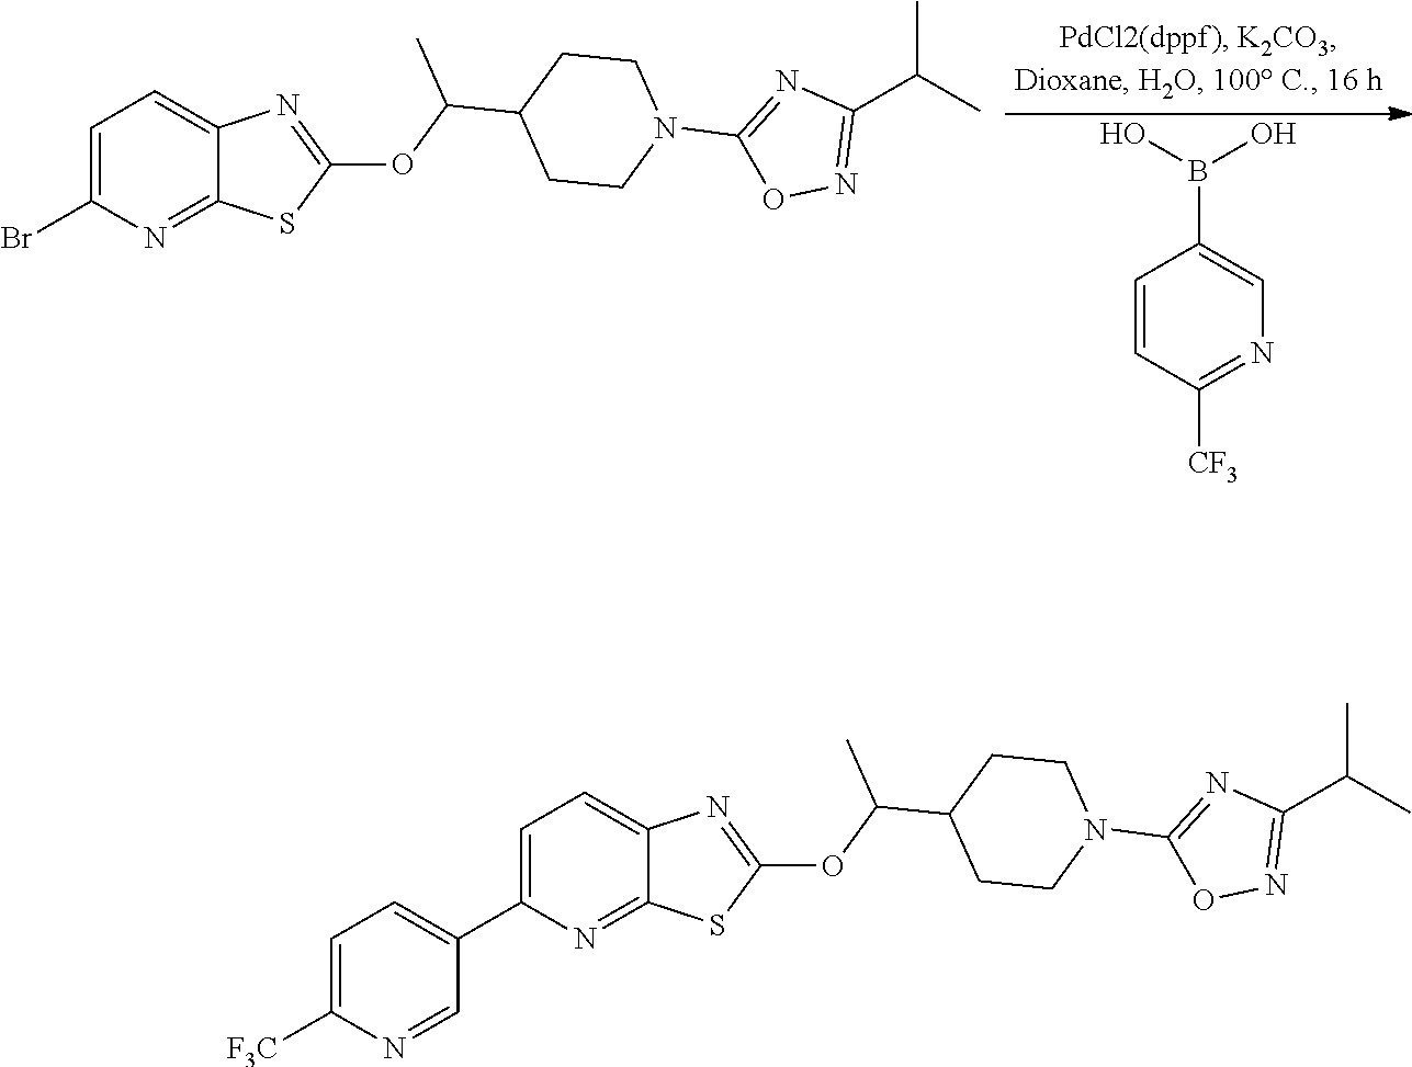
C1=CC([CF3])=NC=C1B(O)O.C1(C(C)C)=NOC(N2CCC(C(OC3=NC4=CC=C(Br)N=C4S3)C)CC2)=N1.C1(C(C)C)=NOC(N2CCC(C(OC3=NC4=CC=C(C5=CC=C([F3C])N=C5)N=C4S3)C)CC2)=N1
